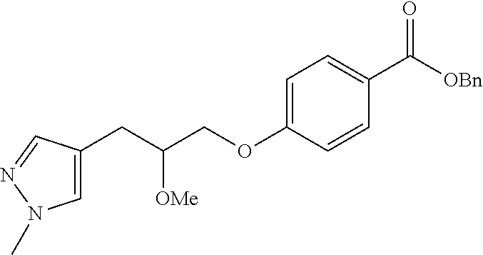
C1=C(CC(COC2=CC=C(C([OBn])=O)C=C2)[OMe])C=NN1C
